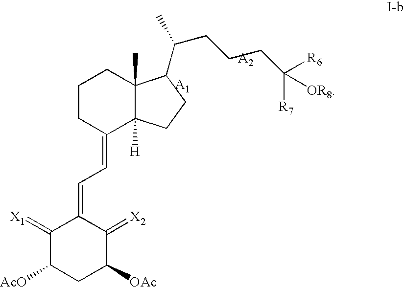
C1CCC(=CC=C2C(=[X1])C([AcO])CC([OAc])C2=[X2])C2([H])C1(C)C(C(CCCC([R7])([OR8])[R6])C)CC2
